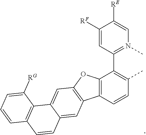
C1([RF])=CC(C2=C(C)C=CC3=C2OC2=C3C=C3C(=C2)C2=C(C=C3)C=CC=C2[RG])=N(C)C=C1[RE]
